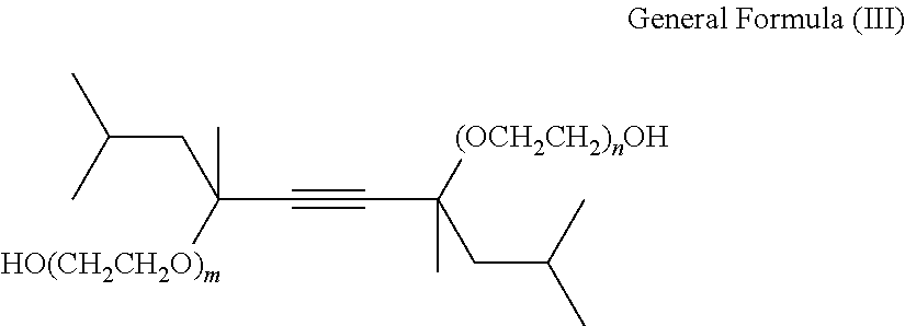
CC(CC([HO(CH2CH2O)m])(C#CC([(OCH2CH2)nOH])(CC(C)C)C)C)C
